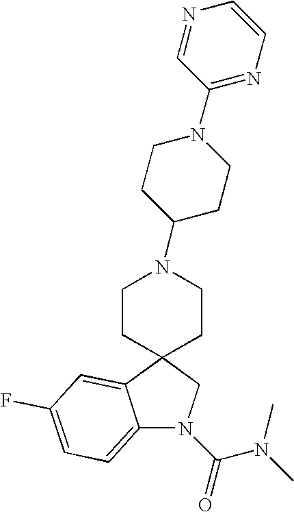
C12(CCN(C3CCN(C4=NC=CN=C4)CC3)CC1)CN(C(=O)N(C)C)C1=CC=C(F)C=C21
